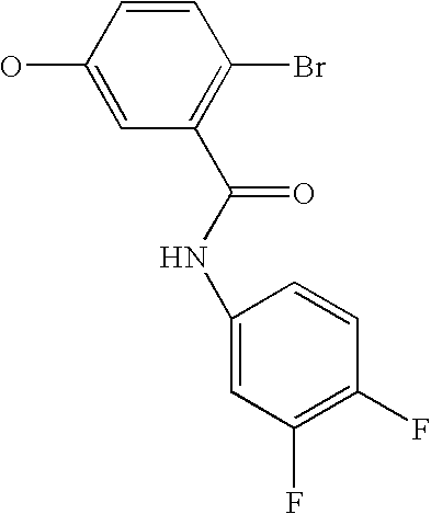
C1(C(NC2=CC(F)=C(F)C=C2)=O)=C(Br)C=CC(O)=C1
